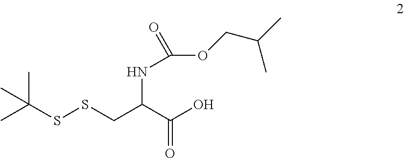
C(SSCC(NC(=O)OCC(C)C)C(O)=O)(C)(C)C
